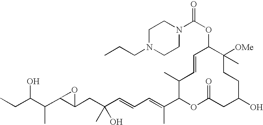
CCC(C(C1C(CC(C=CC=C(C2OC(=O)CC(O)CCC([OMe])(C)C(OC(=O)N3CCN(CCC)CC3)C=CC2C)C)(O)C)O1)C)O
